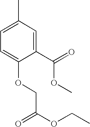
C1(C(=O)OC)=CC(C)=CC=C1OCC(OCC)=O
